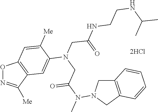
O1N=C([Me])C2=C1C=C([Me])C(N(CC(N(C)N1CC3=C(C1)C=CC=C3)=O)CC(=O)NCCNC(C)C)=C2.[2HCl]
